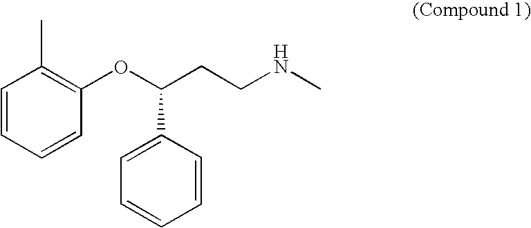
C1=CC=CC(OC(CCNC)C2=CC=CC=C2)=C1C
